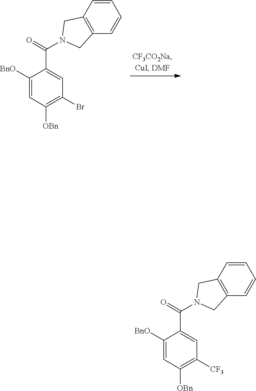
C1([BnO])=CC([OBn])=C(Br)C=C1C(=O)N1CC2=C(C=CC=C2)C1.C1([BnO])=CC([OBn])=C([CF3])C=C1C(=O)N1CC2=C(C=CC=C2)C1
